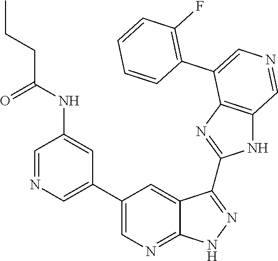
C1=NC=C(C2=CN=C3C(=C2)C(C2=NC4=C(N2)C=NC=C4C2=C(F)C=CC=C2)=NN3)C=C1NC(CCC)=O
